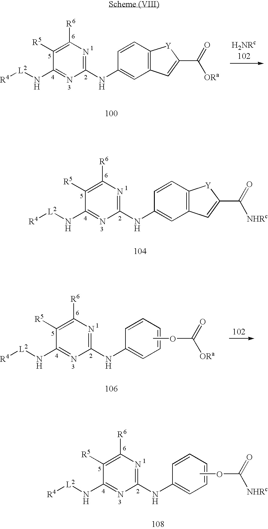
C1([R5])=C([R6])N=C(NC2=CC3=C(C=C2)[Y]C(C(=O)[ORa])=C3)N=C1N[L2][R4].C1([R5])=C([R6])N=C(NC2=CC3=C(C=C2)[Y]C(C(=O)[NHRc])=C3)N=C1N[L2][R4].O(C(=O)[ORa])C.C1([R5])=C([R6])N=C(NC2=CC=CC=C2)N=C1N[L2][R4].O(C(=O)[NHRc])C.C1([R5])=C([R6])N=C(NC2=CC=CC=C2)N=C1N[L2][R4]
